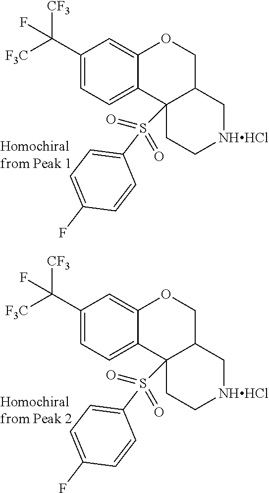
C1(C([CF3])([F3C])F)=CC=C2C(=C1)OCC1C2(S(=O)(=O)C2=CC=C(F)C=C2)CC[NHHCl]C1.C1(C([CF3])([F3C])F)=CC=C2C(=C1)OCC1C2(S(=O)(=O)C2=CC=C(F)C=C2)CC[NHHCl]C1
